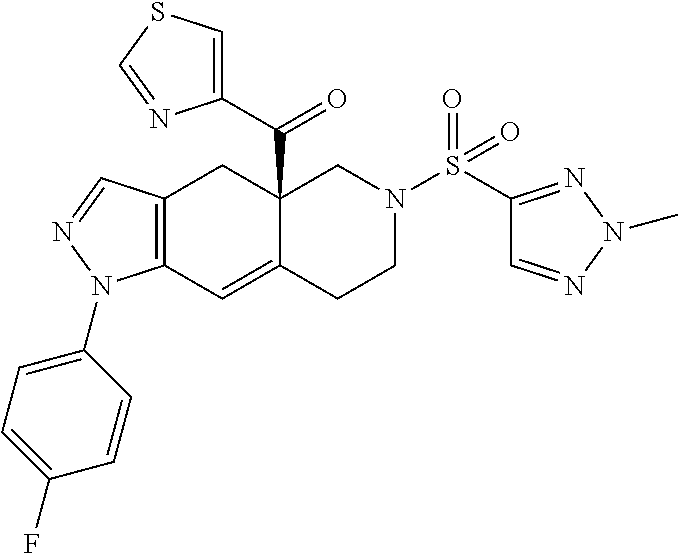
C12=C(C=NN1C1=CC=C(F)C=C1)CC1(C(C3=CSC=N3)=O)C(=C2)CCN(S(C2=NN(C)N=C2)(=O)=O)C1
